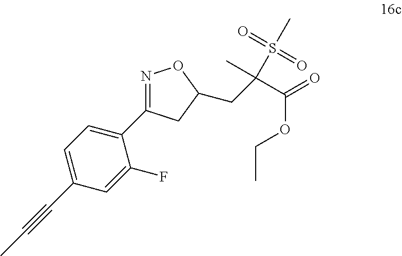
C1(C2=NOC(CC(S(C)(=O)=O)(C)C(=O)OCC)C2)=CC=C(C#CC)C=C1F
